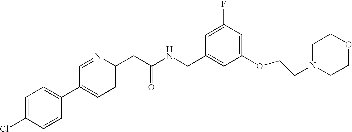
ClC1=CC=C(C2=CC=C(CC(NCC3=CC(OCCN4CCOCC4)=CC(F)=C3)=O)N=C2)C=C1
